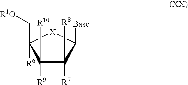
C1([R9])([R10])C([R7])([R8])C([Base])[X]C1(C[R1O])[R6]
